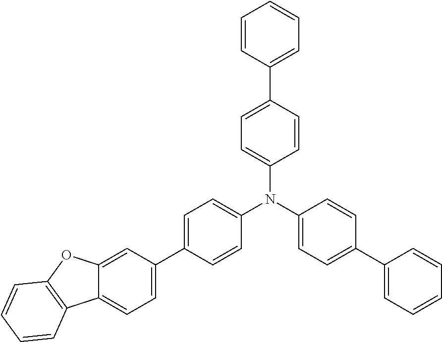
C1=CC(C2=CC=C(N(C3=CC=C(C4=CC=CC=C4)C=C3)C3=CC=C(C4=CC=C5C(=C4)OC4=C5C=CC=C4)C=C3)C=C2)=CC=C1
